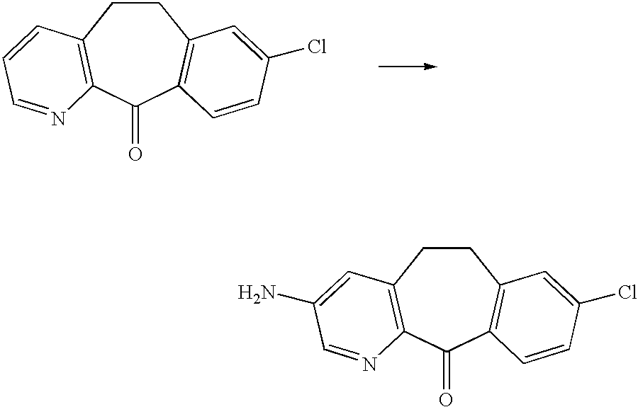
C1CC2=C(C(=O)C3=C1C=C(Cl)C=C3)N=CC=C2.C1CC2=C(C(=O)C3=C1C=C(Cl)C=C3)N=CC(N)=C2
